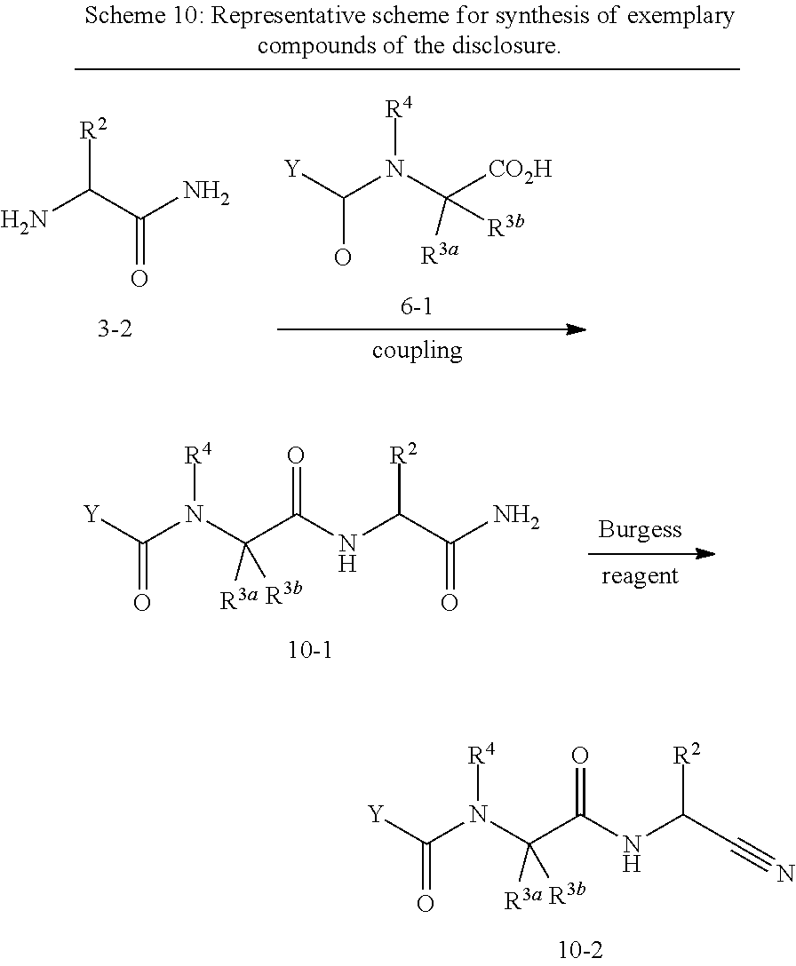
[Y]C(N(C(C(NC(C(N)=O)[R2])=O)([R3a])[R3b])[R4])=O.[Y]C(N(C(C(NC(C#N)[R2])=O)([R3a])[R3b])[R4])=O.[Y]C(N(C([CO2H])([R3a])[R3b])[R4])O.[R2]C(C(N)=O)N
